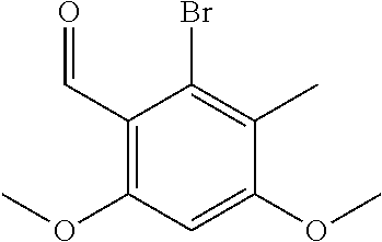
C1(C=O)=C(OC)C=C(OC)C(C)=C1Br
